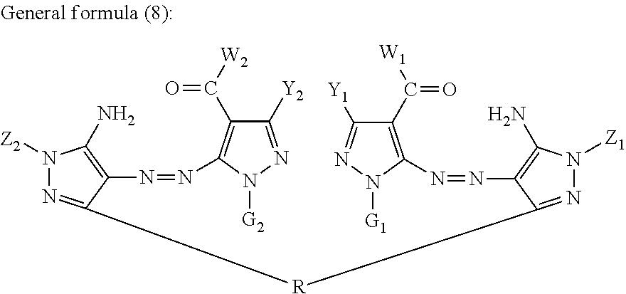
C1(C(=O)[W1])=C(N=NC2=C(N)N([Z1])N=C2[R]C2=NN([Z2])C(N)=C2N=NC2=C(C(=O)[W2])C([Y2])=NN2[G2])N([G1])N=C1[Y1]
